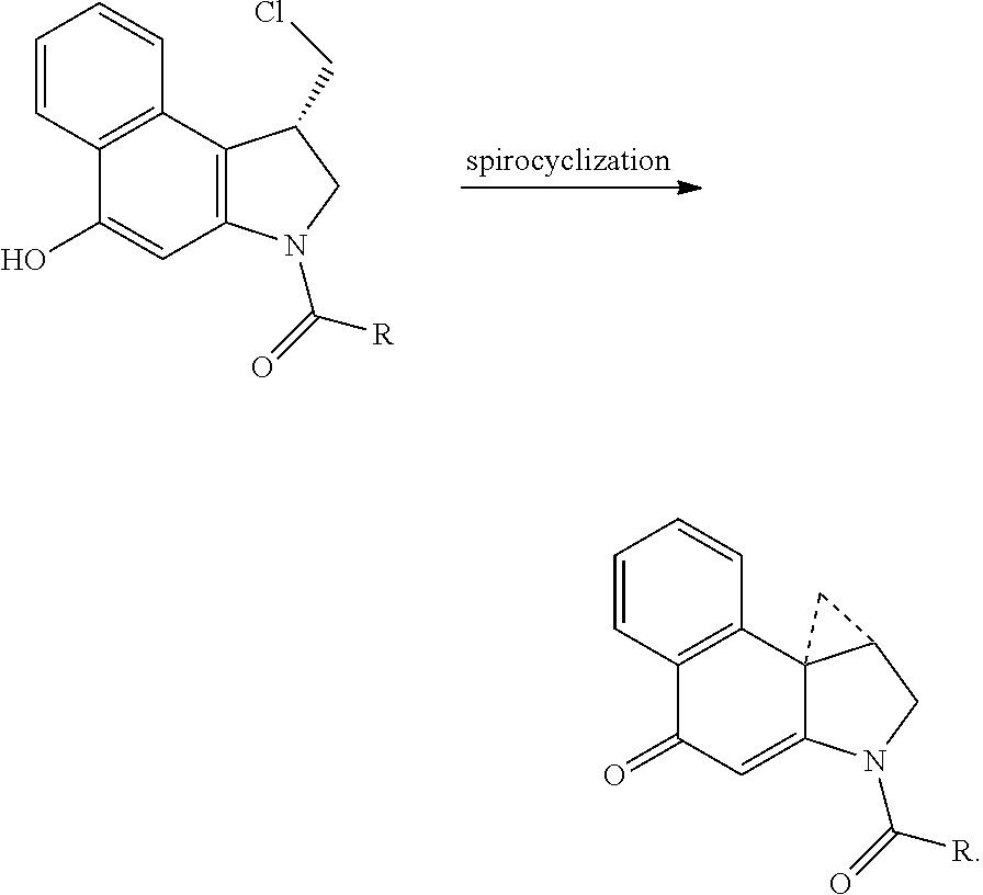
C1=CC2=C(C=C1)C13C(=CC2=O)N(C(=O)[R])CC1C3.C1=CC2=C(C=C1)C1=C(C=C2O)N(C(=O)[R])CC1CCl
